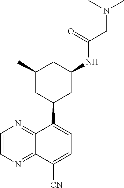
C1(C2CC(NC(CN(C)C)=O)CC(C)C2)=CC=C([CN])C2=NC=CN=C12
